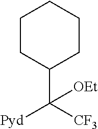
C1(C([CF3])([Pyd])[OEt])CCCCC1
